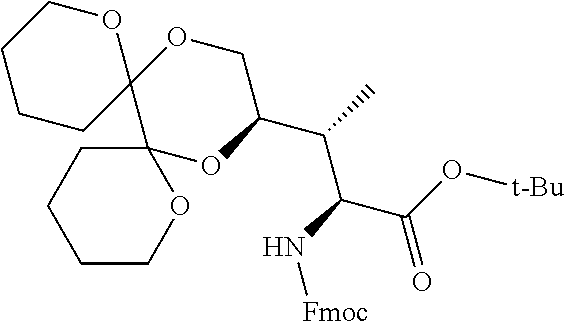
N(C(C(O[t-Bu])=O)C(C)C1COC2(C3(O1)CCCCO3)OCCCC2)[Fmoc]
